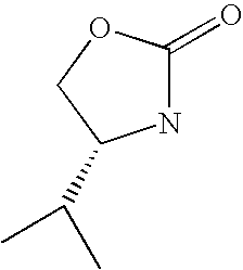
N1C(=O)OCC1C(C)C
